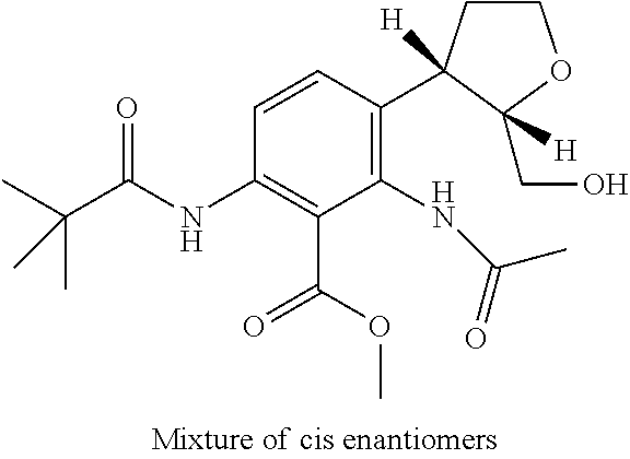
C1(NC(=O)C)=C(C2([H])CCOC2(CO)[H])C=CC(NC(C(C)(C)C)=O)=C1C(OC)=O
